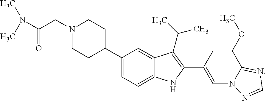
N1(CC(=O)N(C)C)CCC(C2=CC=C3C(=C2)C(C(C)C)=C(C2=CN4C(=NC=N4)C(OC)=C2)N3)CC1
